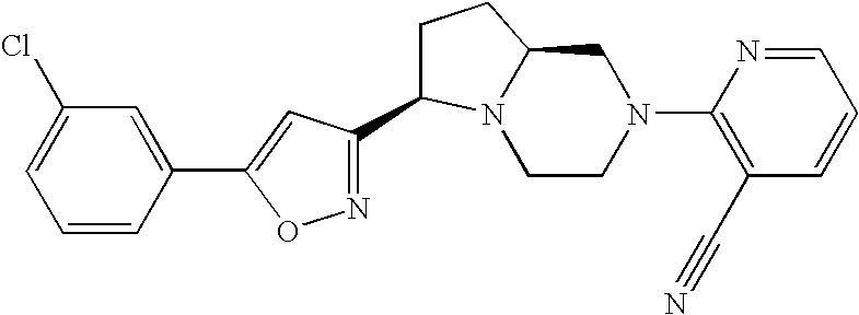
C1CN(C2=C(C#N)C=CC=N2)CC2N1C(C1=NOC(C3=CC(Cl)=CC=C3)=C1)CC2
